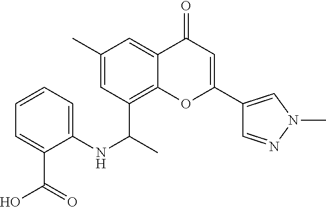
C12=C(C(C)NC3=CC=CC=C3C(O)=O)C=C(C)C=C1C(=O)C=C(C1=CN(C)N=C1)O2
